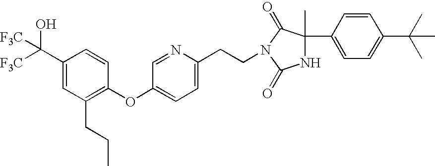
C1(C([F3C])([F3C])O)=CC(CCC)=C(OC2=CC=C(CCN3C(=O)C(C4=CC=C(C(C)(C)C)C=C4)(C)NC3=O)N=C2)C=C1
